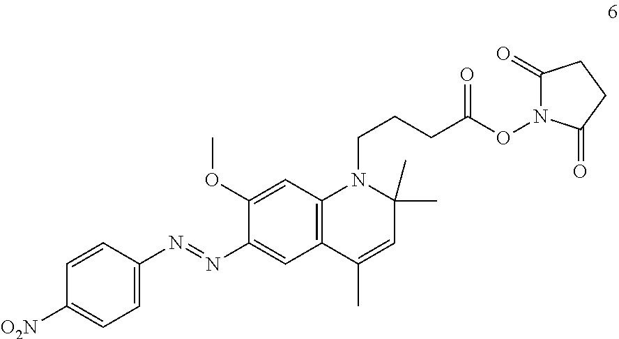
C1=C(N=NC2=CC3=C(C=C2OC)N(CCCC(ON2C(=O)CCC2=O)=O)C(C)(C)C=C3C)C=CC([O2N])=C1
